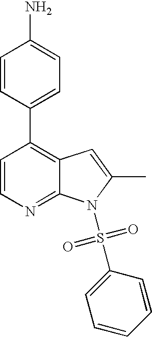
NC1=CC=C(C2=C3C(=NC=C2)N(S(C2=CC=CC=C2)(=O)=O)C(C)=C3)C=C1
